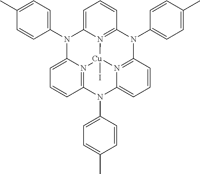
C1=C2N3=C(C=C1)N(C1=CC=C(C)C=C1)C1=N4C(=CC=C1)N(C1=CC=C(C)C=C1)C1=N(C(=CC=C1)N2C1=CC=C(C)C=C1)[Cu]34I
